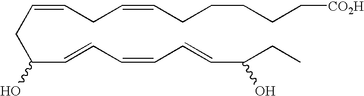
C(CC(C=CC=CC=CC(CC)O)O)=CCC=CCCCCC[CO2H]
